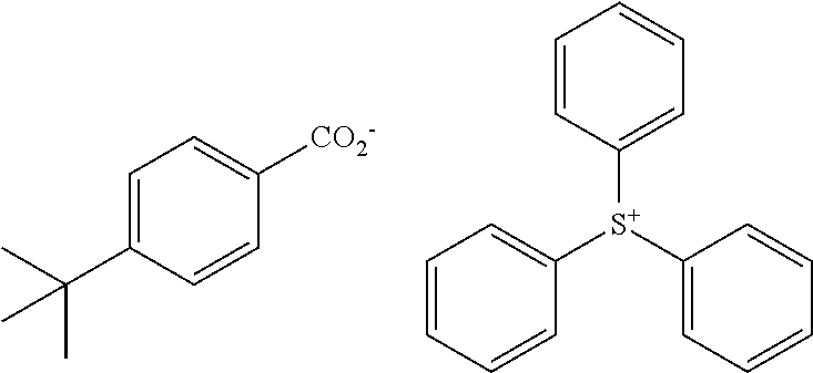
C1=C(C(C)(C)C)C=CC([CO2-])=C1.C1=CC([S+](C2=CC=CC=C2)C2=CC=CC=C2)=CC=C1
